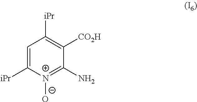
C1=C([iPr])[N+]([O-])=C(N)C([CO2H])=C1[iPr]
